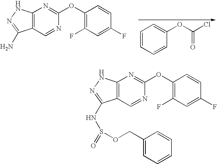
C12=C(C=NC(OC3=C(F)C=C(F)C=C3)=N1)C(N)=NN2.C1=CC=CC(OC(Cl)=O)=C1.C12=C(C=NC(OC3=C(F)C=C(F)C=C3)=N1)C(NS(=O)OCC1=CC=CC=C1)=NN2
